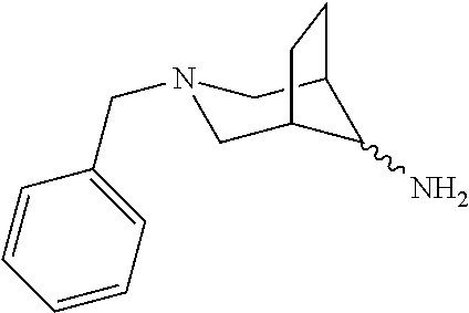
C1(N)C2CN(CC3=CC=CC=C3)CC1CC2
